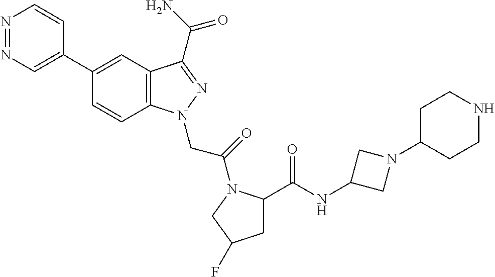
N1=NC=C(C2=CC3=C(C=C2)N(CC(=O)N2C(C(NC4CN(C5CCNCC5)C4)=O)CC(F)C2)N=C3C(N)=O)C=C1
